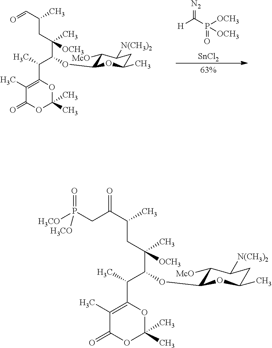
[H]C(P(=O)([OCH3])[OCH3])=[N2].[SnCl2].C(C(CC(C=O)C)(C)[OCH3])(C(C1=C(C)C(=O)OC(C)(C)O1)C)OC1C([McO])C([N(CH3)2])CC(C)O1.C(C(CC(C(CP([H3CO])(=O)[H3CO])=O)C)(C)[OCH3])(C(C1=C(C)C(=O)OC(C)(C)O1)C)OC1C([McO])C([N(CH3)2])CC(C)O1
